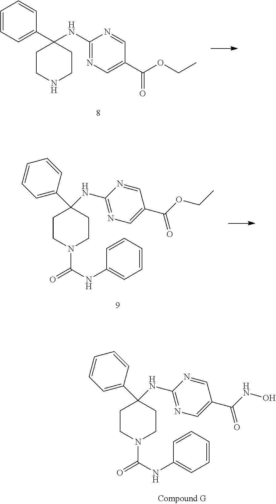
C1=CC=CC(NC(=O)N2CCC(C3=CC=CC=C3)(NC3=NC=C(C(OCC)=O)C=N3)CC2)=C1.C1=CC=CC(NC(=O)N2CCC(C3=CC=CC=C3)(NC3=NC=C(C(NO)=O)C=N3)CC2)=C1.C1(NC2(C3=CC=CC=C3)CCNCC2)=NC=C(C(OCC)=O)C=N1
